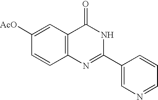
C1([AcO])=CC2=C(C=C1)N=C(C1=CN=CC=C1)NC2=O
